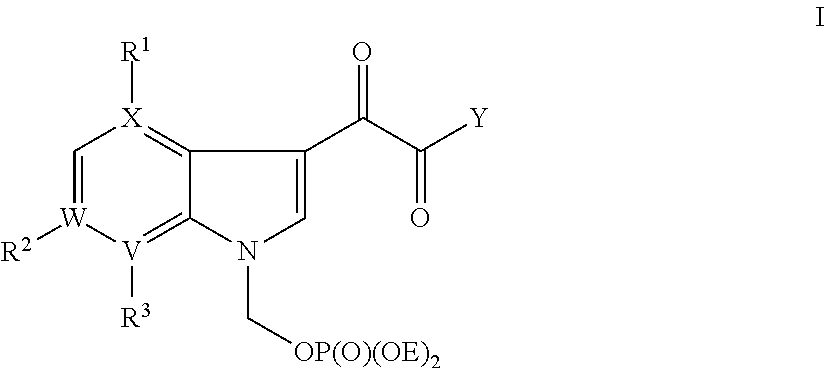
C1=[W]([R2])[V]([R3])=C2C(=[X]1[R1])C(C(C(=O)[Y])=O)=CN2C[OP(O)(OE)2]
